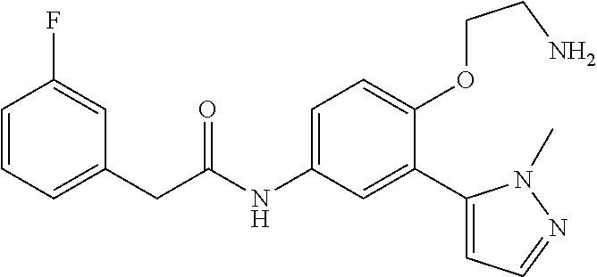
C(C(=O)NC1=CC=C(OCCN)C(C2=CC=NN2C)=C1)C1=CC=CC(F)=C1
